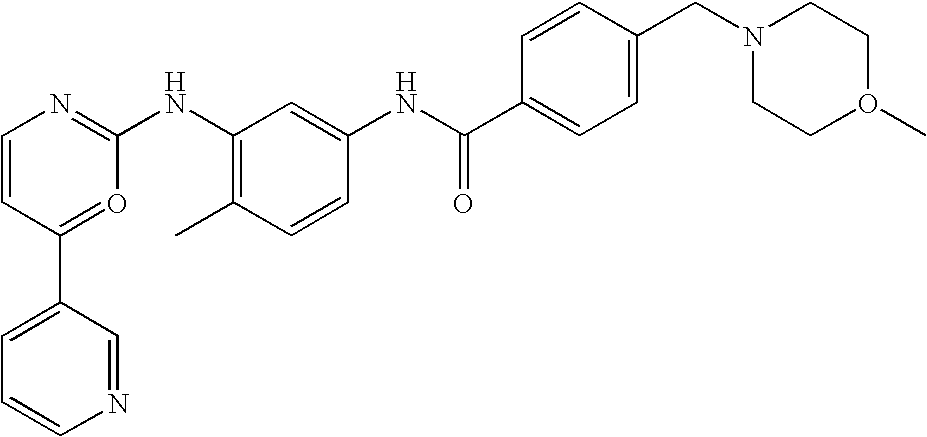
C1=CC(C2=CC=CN=C2)=OC(NC2=C(C)C=CC(NC(C3=CC=C(CN4CCO(C)CC4)C=C3)=O)=C2)=N1
